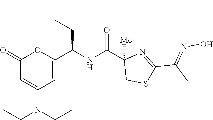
C1(=O)C=C(N(CC)CC)C=C(C(NC(C2([Me])CSC(C(C)=NO)=N2)=O)CCC)O1
